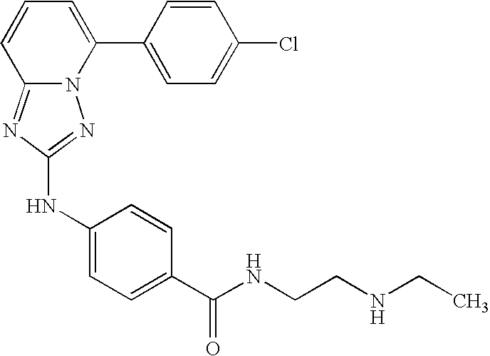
C12=NC(NC3=CC=C(C(NCCNCC)=O)C=C3)=NN1C(C1=CC=C(Cl)C=C1)=CC=C2
